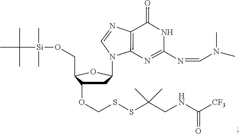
C1C(OCSSC(CNC([CF3])=O)(C)C)C(CO[Si](C)(C)C(C)(C)C)OC1N1C2=C(N=C1)C(=O)NC(N=CN(C)C)=N2
